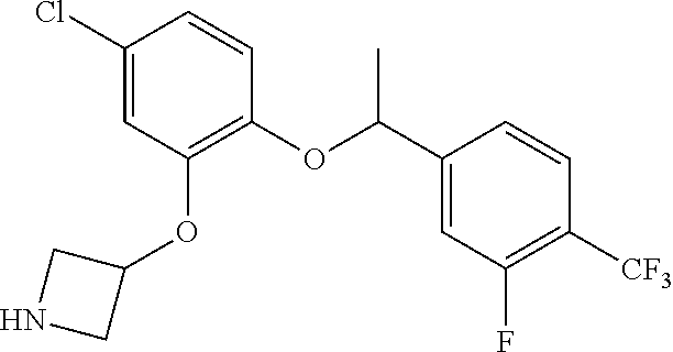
C(OC1=C(OC2CNC2)C=C(Cl)C=C1)(C1=CC(F)=C([CF3])C=C1)C
